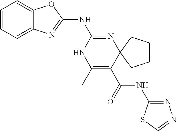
C1=CC=C2C(=C1)OC(NC1=NC3(C(C(NC4=NN=CS4)=O)=C(C)N1)CCCC3)=N2
